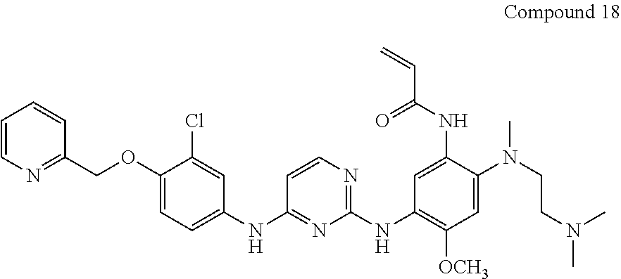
C1=CN=C(COC2=CC=C(NC3=NC(NC4=C([OCH3])C=C(N(CCN(C)C)C)C(NC(=O)C=C)=C4)=NC=C3)C=C2Cl)C=C1
